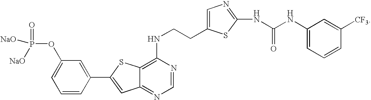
C1(NCCC2=CN=C(NC(NC3=CC=CC([CF3])=C3)=O)S2)=C2C(=NC=N1)C=C(C1=CC(OP(=O)([NaO])[NaO])=CC=C1)S2
